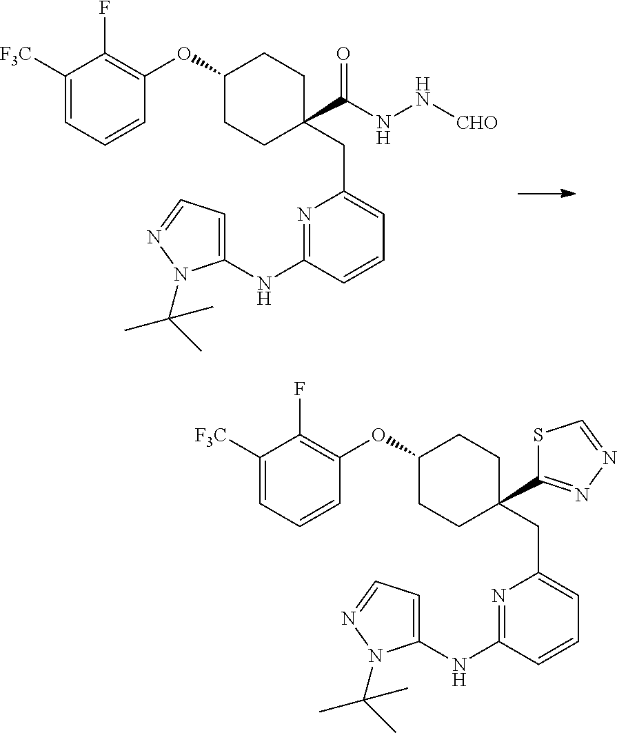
C1([F3C])=CC=CC(OC2CCC(CC3=CC=CC(NC4=CC=NN4C(C)(C)C)=N3)(C(NN[CHO])=O)CC2)=C1F.C1([F3C])=CC=CC(OC2CCC(CC3=CC=CC(NC4=CC=NN4C(C)(C)C)=N3)(C3=NN=CS3)CC2)=C1F
